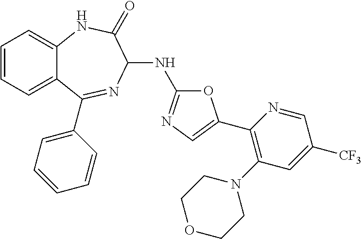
C1=CC=C2C(=C1)NC(=O)C(NC1=NC=C(C3=C(N4CCOCC4)C=C([CF3])C=N3)O1)N=C2C1=CC=CC=C1
